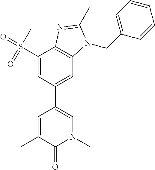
CC1=CC(C2=CC3=C(C(S(=O)(C)=O)=C2)N=C(C)N3CC2=CC=CC=C2)=CN(C)C1=O
